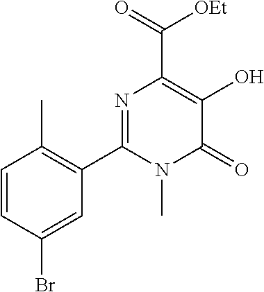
N1=C(C2=C(C)C=CC(Br)=C2)N(C)C(=O)C(O)=C1C(=O)[OEt]
